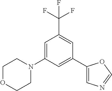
C1=C(N2CCOCC2)C=C(C2=CN=CO2)C=C1C(F)(F)F
